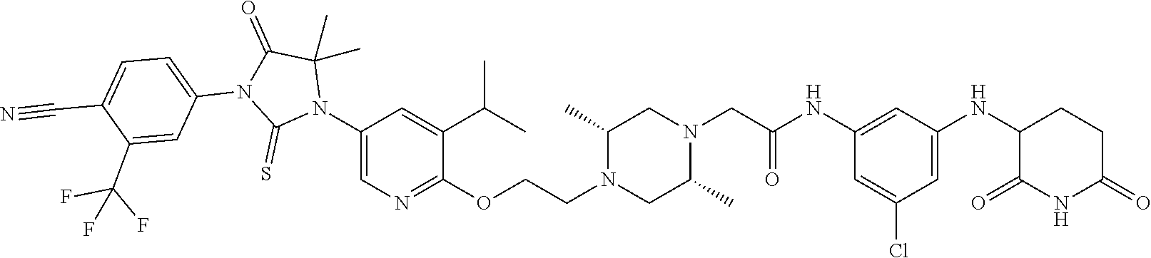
C1=C(Cl)C=C(NC2C(=O)NC(=O)CC2)C=C1NC(CN1CC(C)N(CCOC2=NC=C(N3C(C)(C)C(=O)N(C4=CC=C(C#N)C(C(F)(F)F)=C4)C3=S)C=C2C(C)C)CC1C)=O
